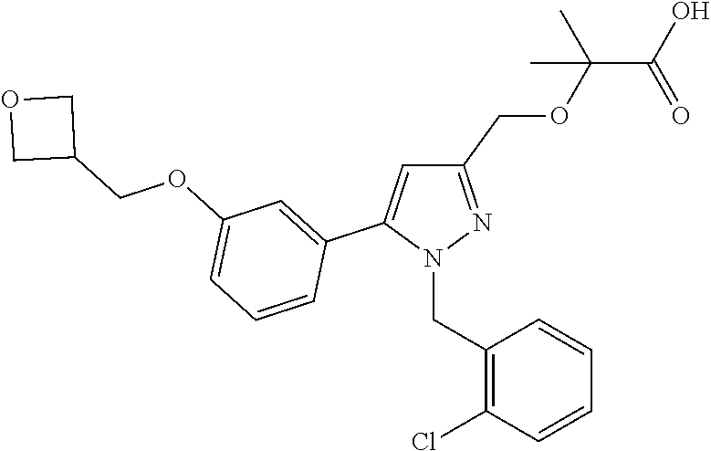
C1(COC(C(O)=O)(C)C)=NN(CC2=C(Cl)C=CC=C2)C(C2=CC(OCC3COC3)=CC=C2)=C1
